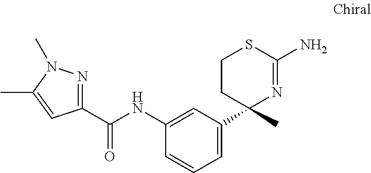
N1=C(C(NC2=CC(C3(C)N=C(N)SCC3)=CC=C2)=O)C=C(C)N1C
